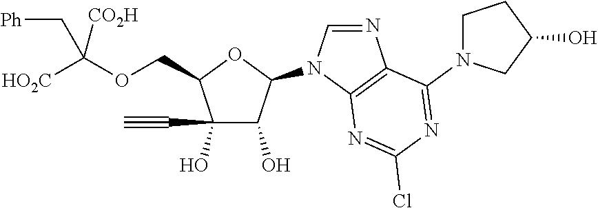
N1(C2OC(COC([CO2H])([HO2C])C[Ph])C(C#C)(O)C2O)C=NC2=C1N=C(Cl)N=C2N1CCC(O)C1
